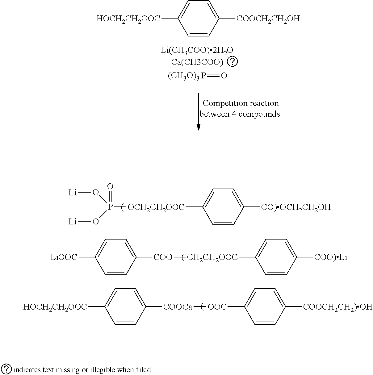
P([OCH2CH2OOC]C1=CC=C([CO)OCH2CH2OH])C=C1)(=O)(O[Li])O[Li].C1([COO][CH2CH2OOC]C2=CC=C([COO)Li])C=C2)=CC=C([LiOOC])C=C1.C1([COOCa][OOC]C2=CC=C([COOCH2CH2)OH])C=C2)=CC=C([HOCH2CH2OOC])C=C1.C1([COOCH2CH2OH])=CC=C([HOCH2CH2OOC])C=C1.P=O.[(CH3O)3]
